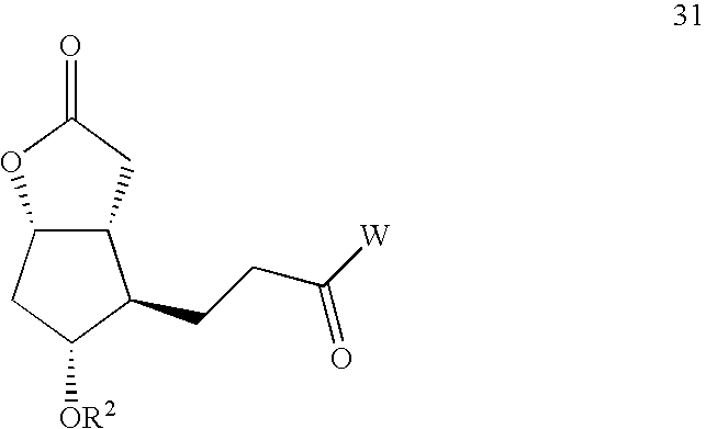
C12C(CC(=O)O1)C(CCC(=O)[W])C([OR2])C2
